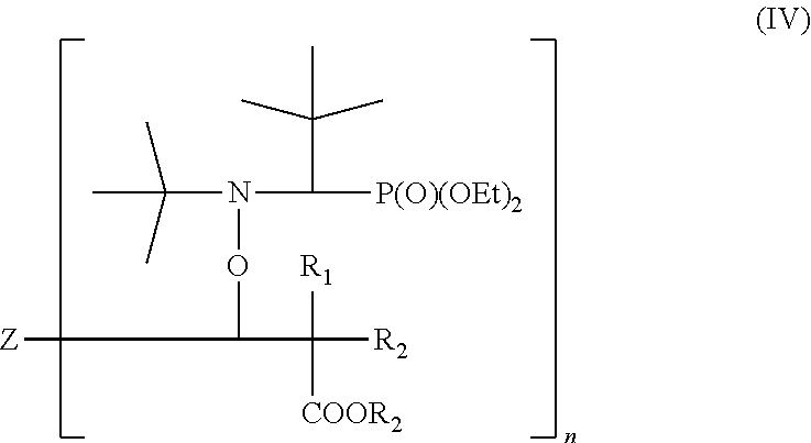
CC(C)(C)C([P(O)(OEt)2])N(OC([Z])C([R1])([R2])[COOR2])C(C)(C)C
